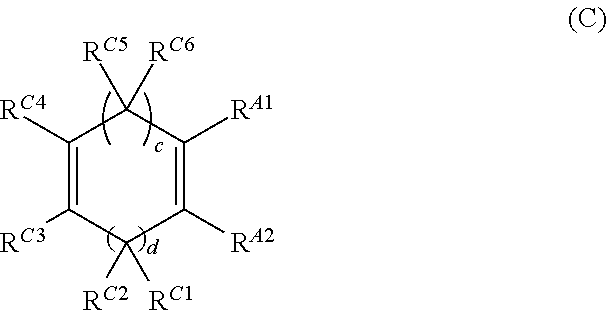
C1([RC4])=C([RC3])C([RC1])([RC2])C([RA2])=C([RA1])C1([RC6])[RC5]
